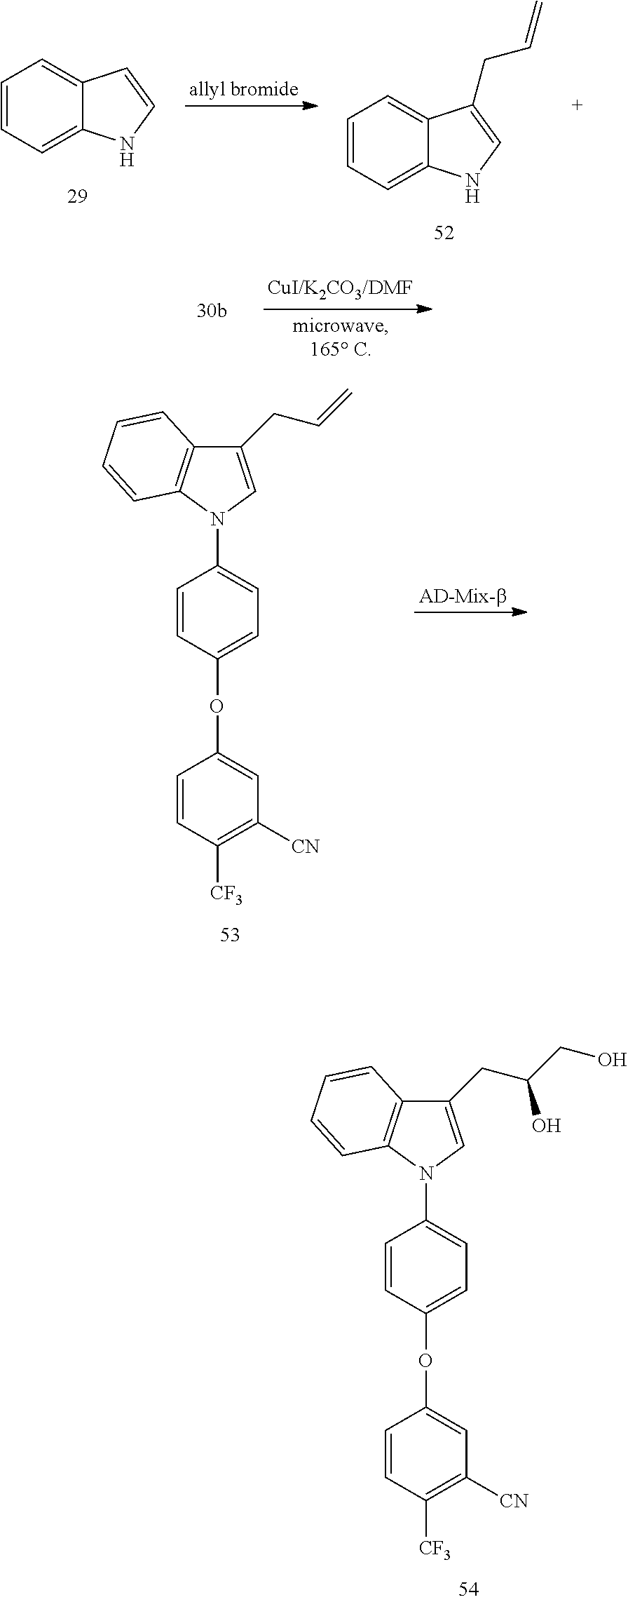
C1=CC=C2C(=C1)C=CN2.C1=CC=C2C(=C1)C(CC=C)=CN2.C1=CC(OC2=CC([CN])=C([CF3])C=C2)=CC=C1N1C=C(CC=C)C2=C1C=CC=C2.C1=CC(OC2=CC([CN])=C([CF3])C=C2)=CC=C1N1C=C(CC(CO)O)C2=C1C=CC=C2
